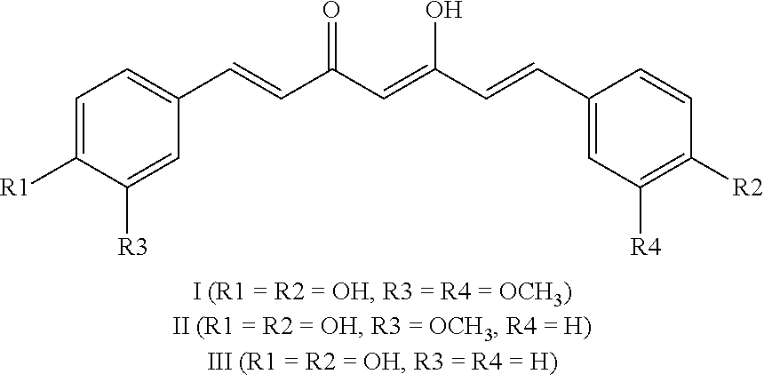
C1=C([R1])C([R3])=CC(C=CC(C=C(C=CC2=CC([R4])=C([R2])C=C2)O)=O)=C1
